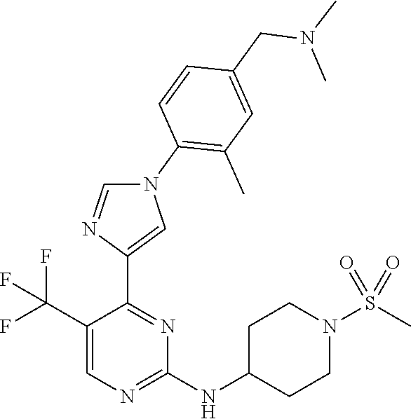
N1(C2=C(C)C=C(CN(C)C)C=C2)C=NC(C2=NC(NC3CCN(S(C)(=O)=O)CC3)=NC=C2C(F)(F)F)=C1
